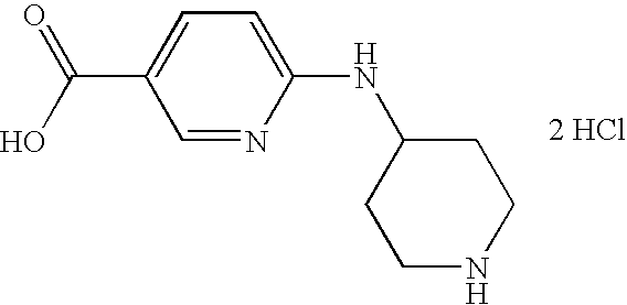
C1=NC(NC2CCNCC2)=CC=C1C(O)=O.[2 HCl]
